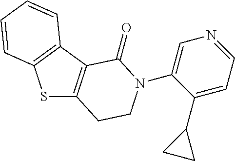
S1C2=C(C3=C1C=CC=C3)C(=O)N(C1=CN=CC=C1C1CC1)CC2
